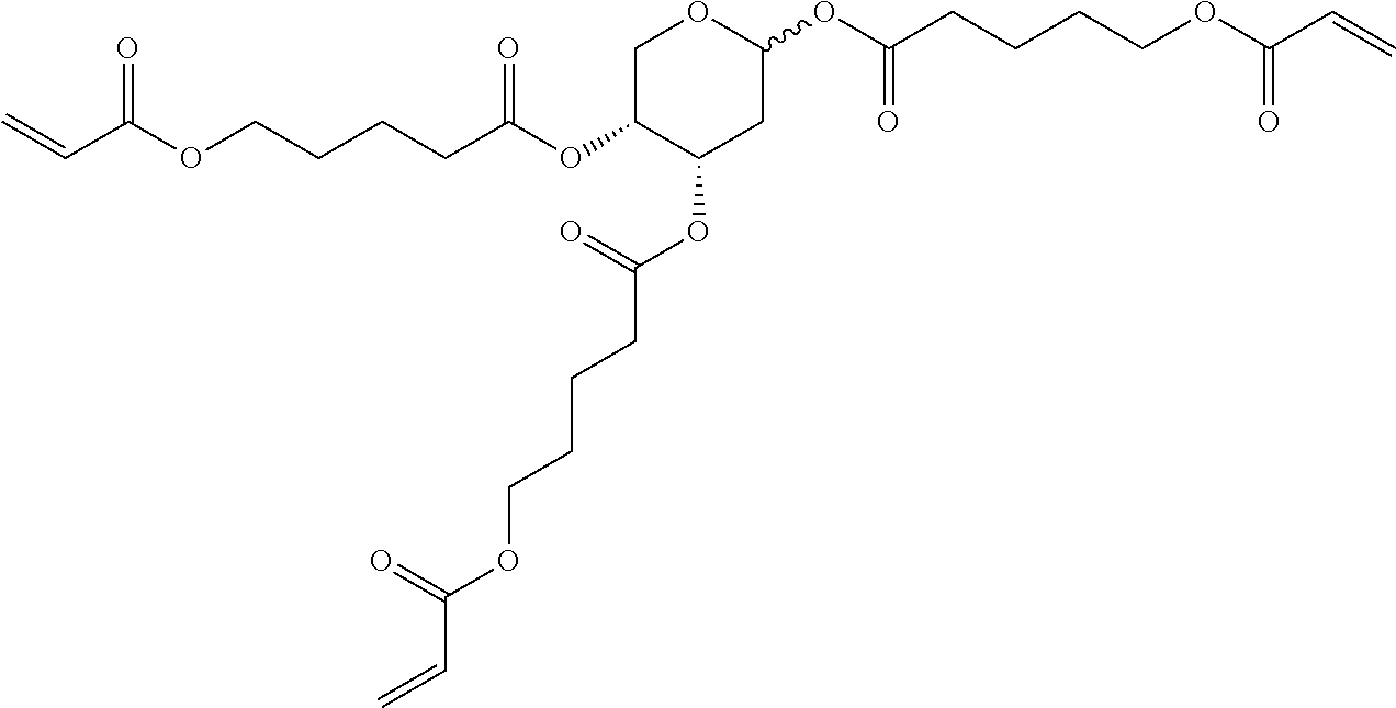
C=CC(OCCCCC(OC1C(OC(CCCCOC(C=C)=O)=O)CC(OC(CCCCOC(C=C)=O)=O)OC1)=O)=O
